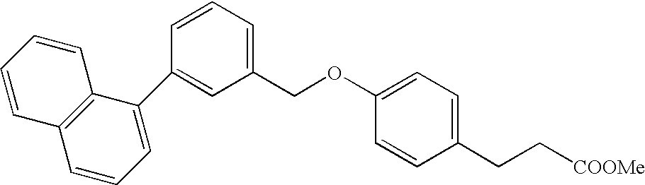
C1(COC2=CC=C(CC[COOMe])C=C2)=CC=CC(C2=CC=CC3=C2C=CC=C3)=C1
